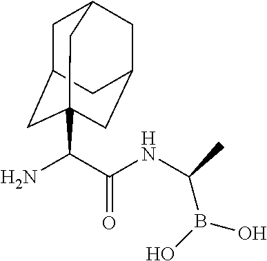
NC(C(=O)NC(B(O)O)C)C12CC3CC(CC(C1)C3)C2
